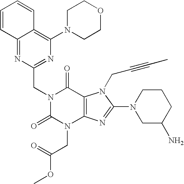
C12=NC(CN3C(=O)N(CC(OC)=O)C4=C(C3=O)N(CC#CC)C(N3CC(N)CCC3)=N4)=NC(N3CCOCC3)=C1C=CC=C2
